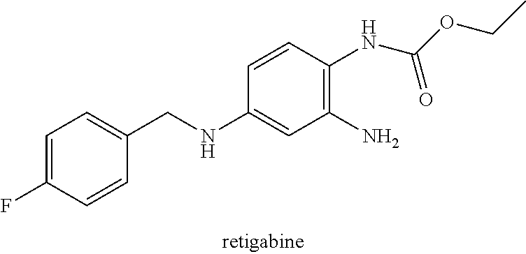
C1=C(F)C=CC(CNC2=CC(N)=C(NC(OCC)=O)C=C2)=C1
